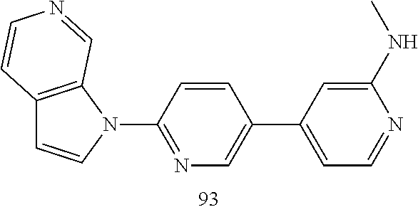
C12=C(N(C3=NC=C(C4=CC=NC(NC)=C4)C=C3)C=C1)C=NC=C2
